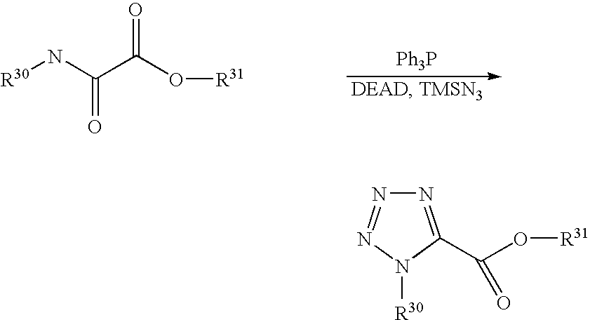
[R30]NC(C(O[R31])=O)=O.[Ph3P].N1=C(C(O[R31])=O)N([R30])N=N1
